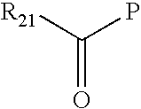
[R21]C(P)=O
